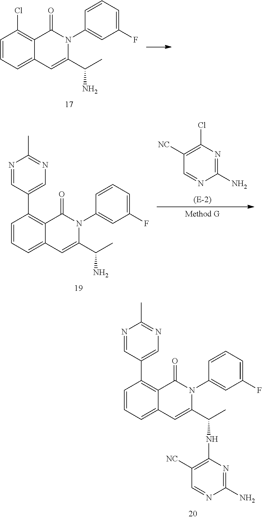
C1=CC=C(F)C=C1N1C(=O)C2=C(Cl)C=CC=C2C=C1C(C)N.C1=CC=C(F)C=C1N1C(=O)C2=C(C3=CN=C(C)N=C3)C=CC=C2C=C1C(C)NC1=C([NC])C=NC(N)=N1.C1(N)=NC(Cl)=C([NC])C=N1.C1=CC=C(F)C=C1N1C(=O)C2=C(C3=CN=C(C)N=C3)C=CC=C2C=C1C(C)N
